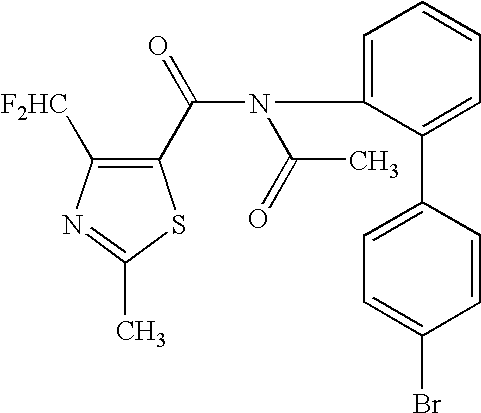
C1(C(=O)N(C2=CC=CC=C2C2=CC=C(Br)C=C2)C(C)=O)=C([F2HC])N=C(C)S1
